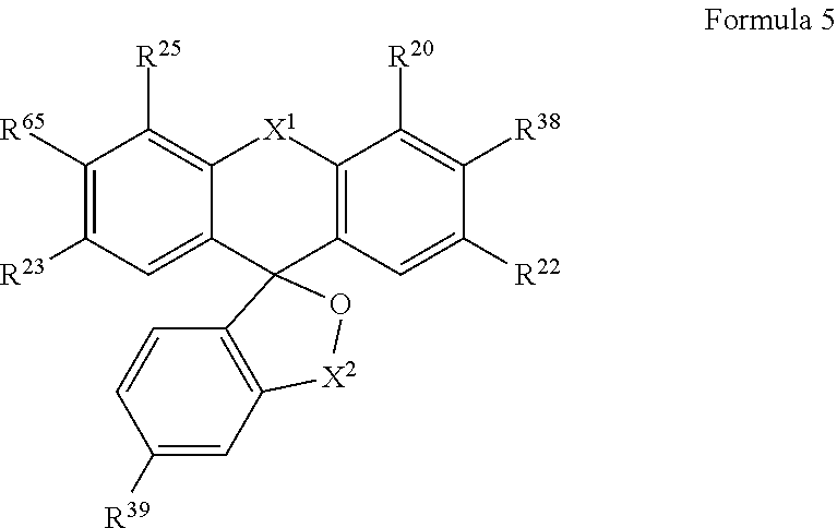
C1([R65])=C([R23])C=C2C(=C1[R25])[X1]C1=C(C=C([R22])C([R38])=C1[R20])C21C2=C(C=C([R39])C=C2)[X2]O1
